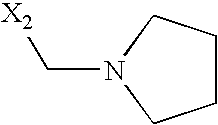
C1CCN(C[X2])C1
